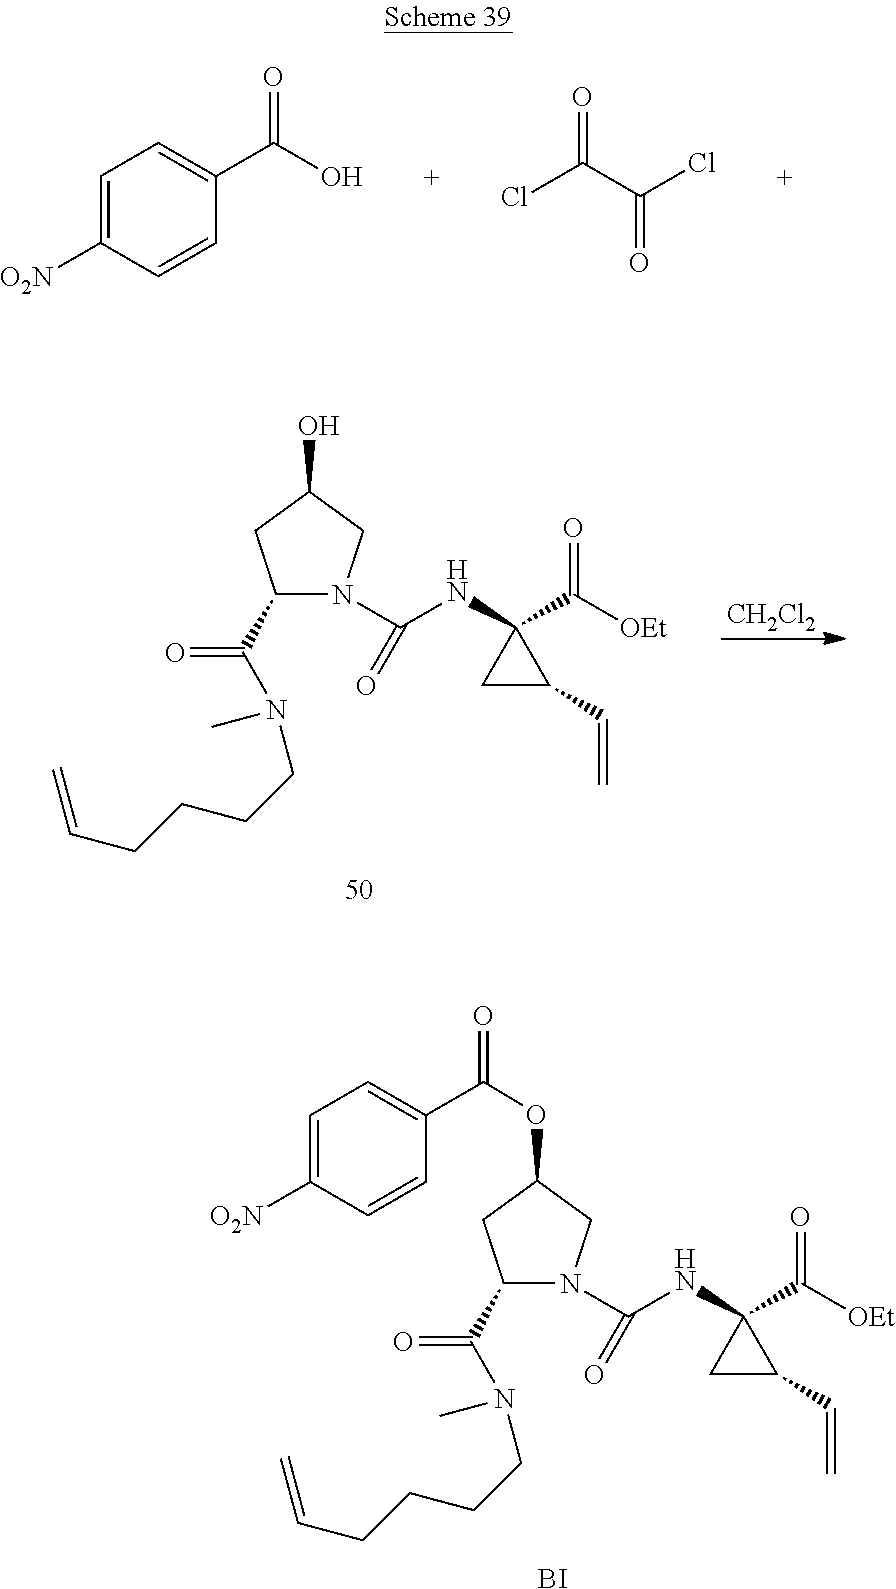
C1=C([O2N])C=CC(C(O)=O)=C1.O=C(C(Cl)=O)Cl.OC1CN(C(NC2(C([OEt])=O)CC2C=C)=O)C(C(N(CCCCC=C)C)=O)C1.[CH2Cl2].O(C1CN(C(NC2(C([OEt])=O)CC2C=C)=O)C(C(N(CCCCC=C)C)=O)C1)C(C1=CC=C([O2N])C=C1)=O.[BI]
